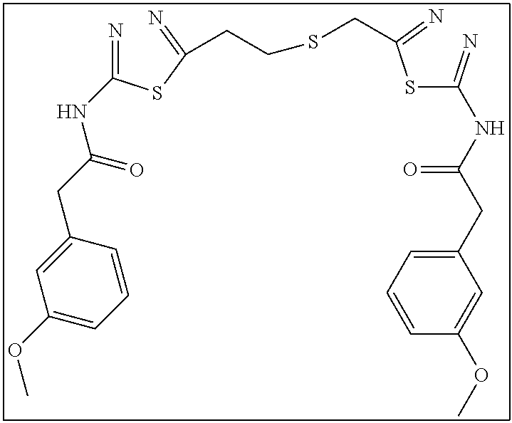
N=C(SC(=N)CCSCC(SC(=N)NC(CC1=CC=CC(OC)=C1)=O)=N)NC(CC1=CC(OC)=CC=C1)=O
